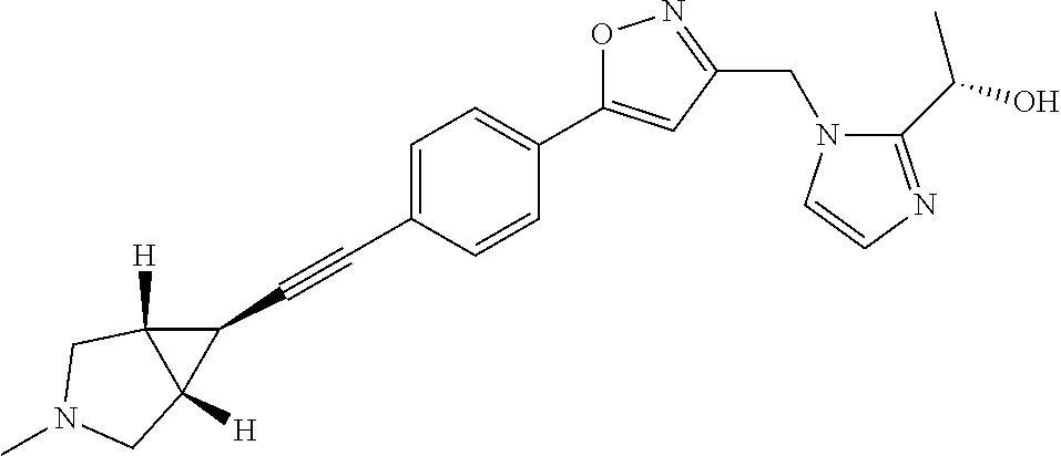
C1=C(C#CC2C3([H])C2([H])CN(C)C3)C=CC(C2=CC(CN3C(C(O)C)=NC=C3)=NO2)=C1
